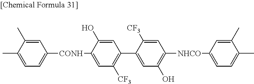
C1=C(C)C(C)=CC=C1[CONH]C1=CC([CF3])=C(C2=CC(O)=C([NHCO]C3=CC=C(C)C(C)=C3)C=C2[CF3])C=C1O
